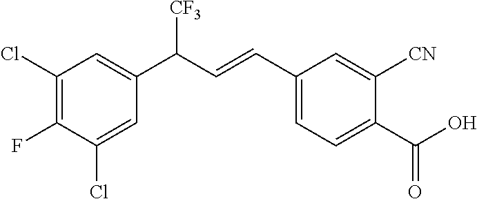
C1(Cl)=CC(C(C=CC2=CC=C(C(O)=O)C([CN])=C2)[CF3])=CC(Cl)=C1F
